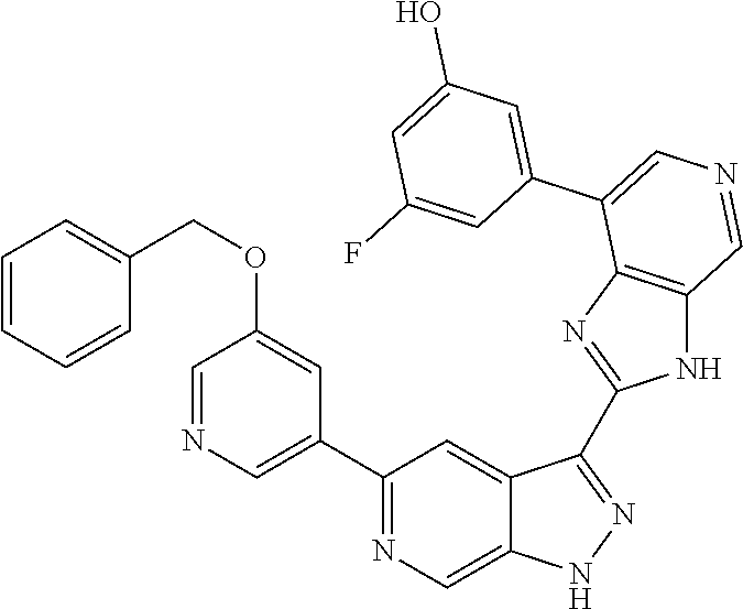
C1(C2=CN=CC(OCC3=CC=CC=C3)=C2)=NC=C2C(=C1)C(C1=NC3=C(N1)C=NC=C3C1=CC(O)=CC(F)=C1)=NN2
